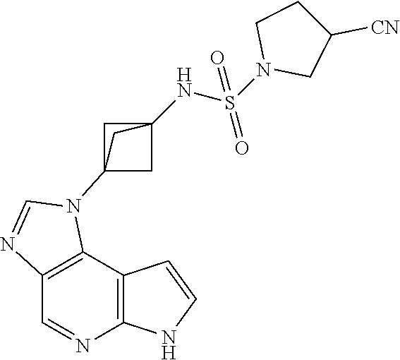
C1=NC2=C(C3=C1N=CN3C13CC(NS(N4CC([CN])CC4)(=O)=O)(C1)C3)C=CN2
